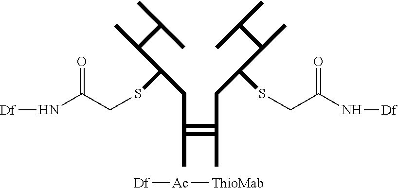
C(SC(C(C(C)C)C)CC1C(CC(C(C(C)C)C)SCC(N[Df])=O)C(C)C1C)C(N[Df])=O.[ThioMab][Ac][Df]
